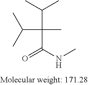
C(C(NC)=O)(C(C)C)(C)C(C)C
